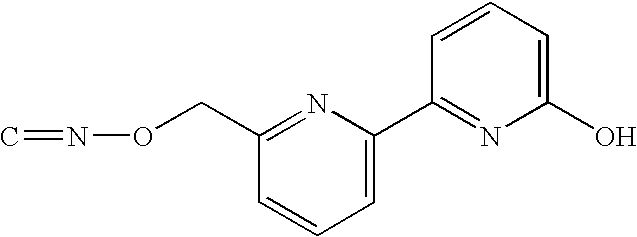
C1=CC=C(C2=NC(O)=CC=C2)N=C1CON=C
